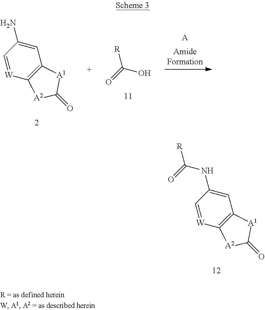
C1=[W]C2=C(C=C1N)[A1]C(=O)[A2]2.[R]C(=O)O.[A].C1=[W]C2=C(C=C1NC(=O)[R])[A1]C(=O)[A2]2
